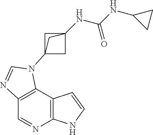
C1=NC2=C(C3=C1N=CN3C13CC(NC(NC4CC4)=O)(C1)C3)C=CN2
